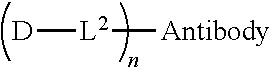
[D][L2][Antibody]
